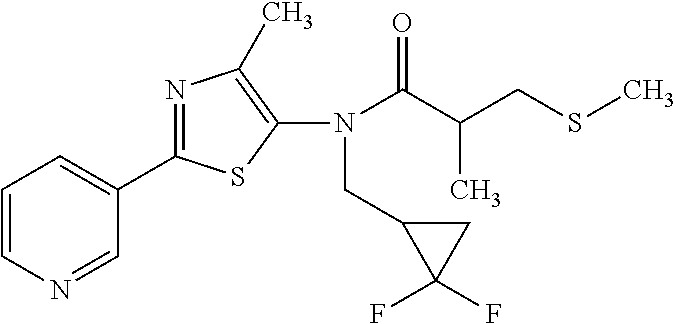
C1(C2=NC(C)=C(N(C(C(CSC)C)=O)CC3C(F)(F)C3)S2)=CC=CN=C1
